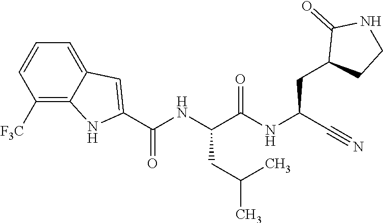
O=C(NC(C#N)CC1CCNC1=O)C(NC(C1=CC2=CC=CC([F3C])=C2N1)=O)CC(C)C
